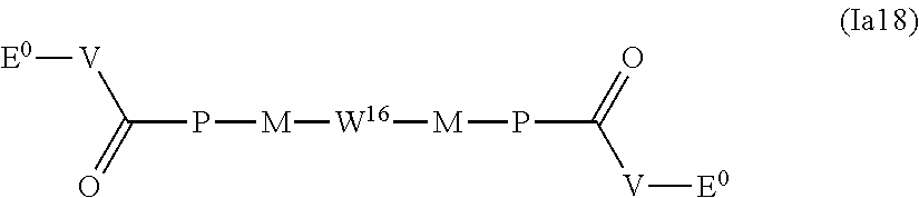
[E0][V]C(P[M][W16][M]PC(=O)[V][E0])=O
